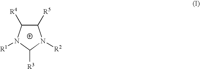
C1([R5])C([R4])N([R1])C([R3])N1[R2]
